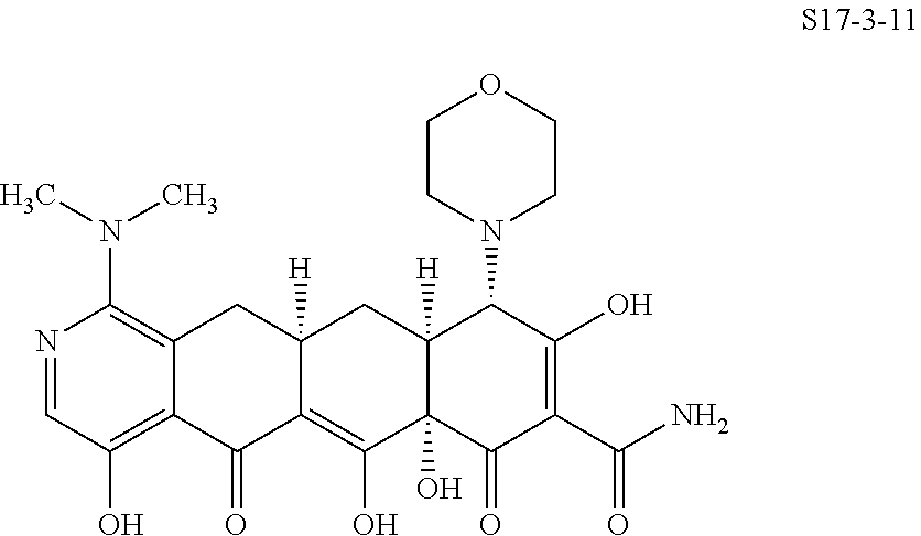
N1=CC(O)=C2C(=C1N(C)C)CC1([H])C(=C(O)C3(O)C([H])(C1)C(N1CCOCC1)C(O)=C(C(N)=O)C3=O)C2=O
